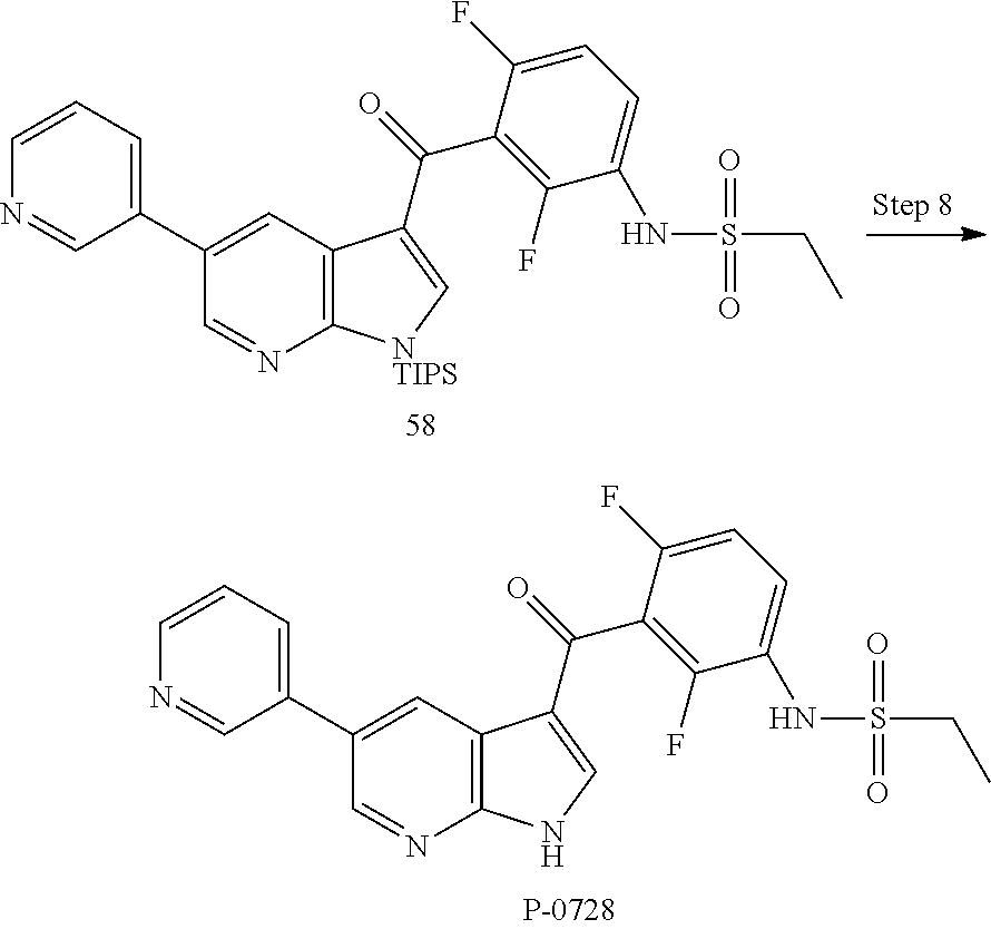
C12=C(C=C(C3=CC=CN=C3)C=N1)C(C(=O)C1=C(F)C(NS(CC)(=O)=O)=CC=C1F)=C[NTIPS]2.C12=C(C=C(C3=CC=CN=C3)C=N1)C(C(=O)C1=C(F)C(NS(CC)(=O)=O)=CC=C1F)=CN2
